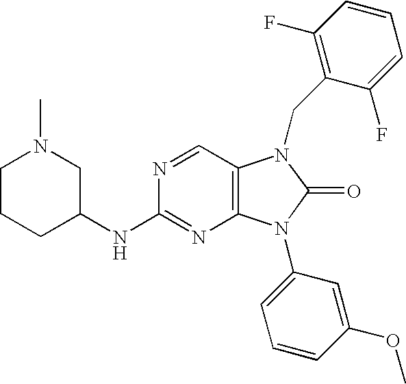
C1CCC(NC2=NC3=C(C=N2)N(CC2=C(F)C=CC=C2F)C(=O)N3C2=CC=CC(OC)=C2)CN1C
